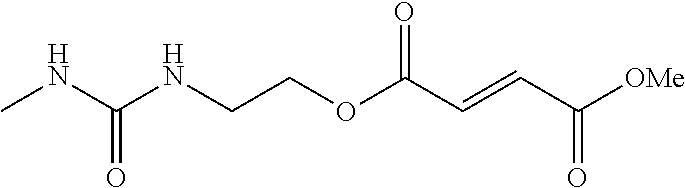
C(NCCOC(C=CC([OMe])=O)=O)(NC)=O
